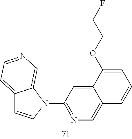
C12=CC=NC=C1N(C1=NC=C3C(=C1)C(OCCF)=CC=C3)C=C2
